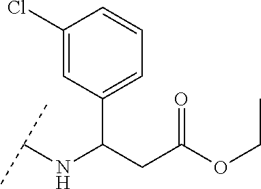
C1(C(CC(OCC)=O)NC(C)C)=CC=CC(Cl)=C1
